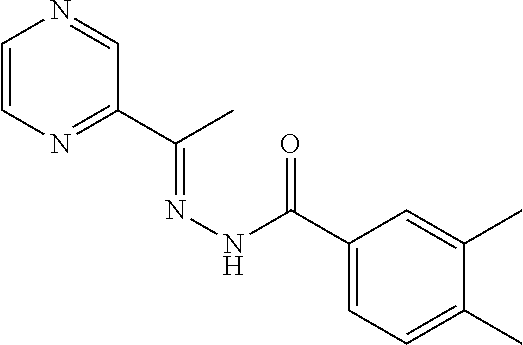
C1=CN=C(C(C)=NNC(C2=CC=C(C)C(C)=C2)=O)C=N1
